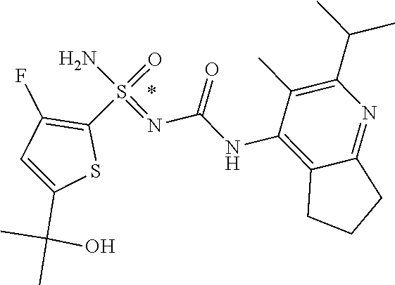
C1(C)=C(C(C)C)N=C2C(=C1NC(N=S(N)(=O)C1=C(F)C=C(C(C)(C)O)S1)=O)CCC2
